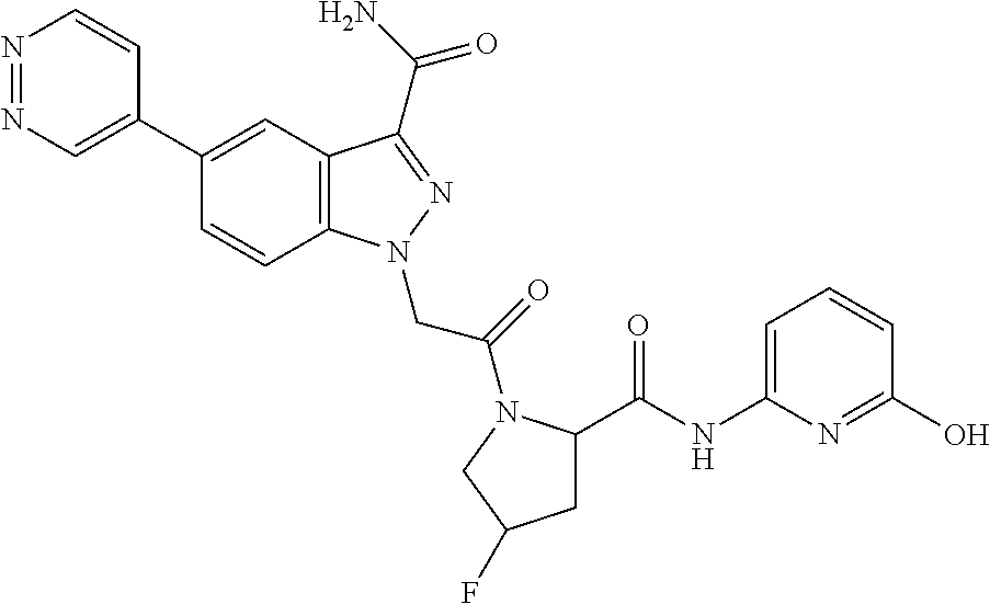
N1=NC=C(C2=CC3=C(C=C2)N(CC(=O)N2C(C(NC4=CC=CC(O)=N4)=O)CC(F)C2)N=C3C(N)=O)C=C1
